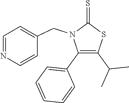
C1(C2=CC=CC=C2)=C(C(C)C)SC(=S)N1CC1=CC=NC=C1
